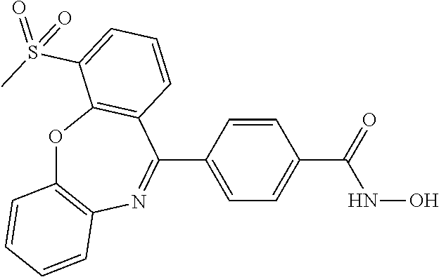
O1C2=C(N=C(C3=CC=C(C(NO)=O)C=C3)C3=C1C(S(C)(=O)=O)=CC=C3)C=CC=C2
